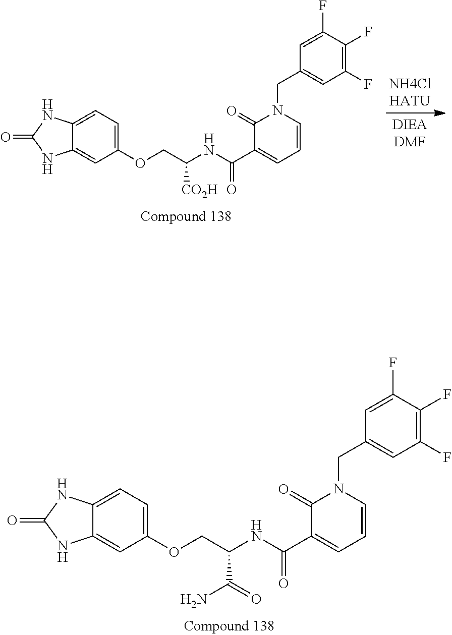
N(C(C1=CC=CN(CC2=CC(F)=C(F)C(F)=C2)C1=O)=O)C(COC1=CC=C2C(=C1)NC(=O)N2)C(N)=O.N(C(C1=CC=CN(CC2=CC(F)=C(F)C(F)=C2)C1=O)=O)C(COC1=CC=C2C(=C1)NC(=O)N2)[CO2H]
